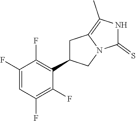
C1(F)=CC(F)=C(F)C(C2CC3=C(C)NC(=S)N3C2)=C1F
